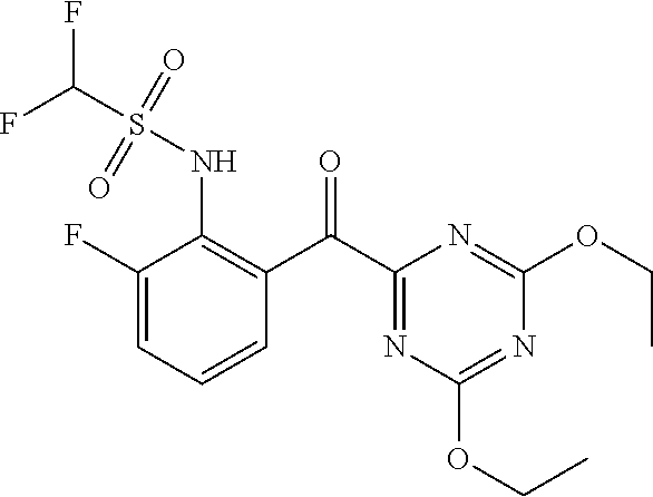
C1(F)=CC=CC(C(C2=NC(OCC)=NC(OCC)=N2)=O)=C1NS(=O)(=O)C(F)F
